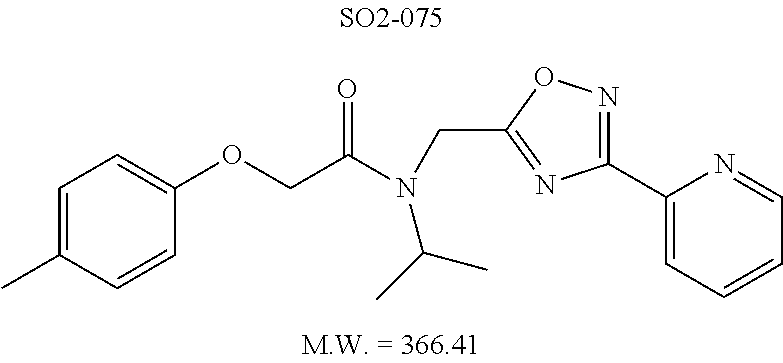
C1(OCC(N(CC2=NC(C3=CC=CC=N3)=NO2)C(C)C)=O)=CC=C(C)C=C1
